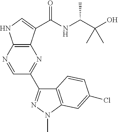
C1(C2=NN(C)C3=C2C=CC(Cl)=C3)=NC2=C(NC=C2C(NC(C(O)(C)C)C)=O)N=C1
